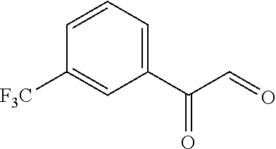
C1(C(C=O)=O)=CC=CC([F3C])=C1
